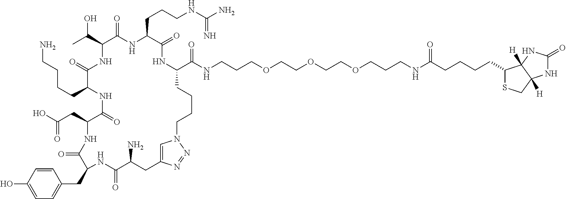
C1(C(O)C)C(=O)NC(CCCNC(N)=N)C(=O)NC(C(NCCCOCCOCCOCCCNC(CCCCC2SCC3([H])C2([H])NC(=O)N3)=O)=O)CCCCN2C=C(N=N2)CC(N)C(=O)NC(CC2=CC=C(O)C=C2)C(=O)NC(CC(O)=O)C(=O)NC(CCCCN)C(=O)N1
